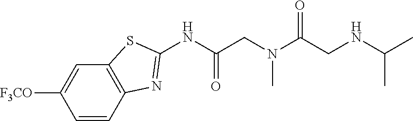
C1([F3CO])=CC2=C(C=C1)N=C(NC(CN(C(CNC(C)C)=O)C)=O)S2
